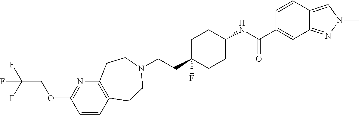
C(CC1(F)CCC(NC(C2=CC3=NN(C)C=C3C=C2)=O)CC1)N1CCC2=C(N=C(OCC(F)(F)F)C=C2)CC1
